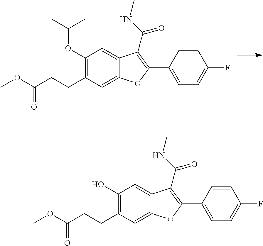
C1(O)=C(CCC(OC)=O)C=C2C(=C1)C(C(=O)NC)=C(C1=CC=C(F)C=C1)O2.C1(OC(C)C)=C(CCC(OC)=O)C=C2C(=C1)C(C(=O)NC)=C(C1=CC=C(F)C=C1)O2
